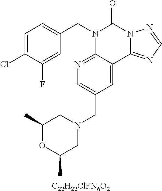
[C22H22ClFN6O2].C1(Cl)=CC=C(CN2C3=NC=C(CN4CC(C)OC(C)C4)C=C3C3=NC=NN3C2=O)C=C1F
